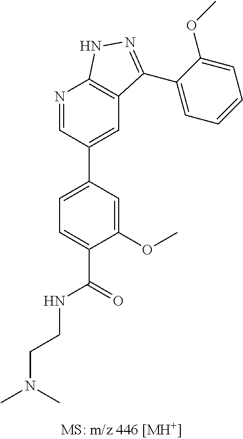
C1=C(OC)C(C(=O)NCCN(C)C)=CC=C1C1=CC2=C(N=C1)NN=C2C1=CC=CC=C1OC
